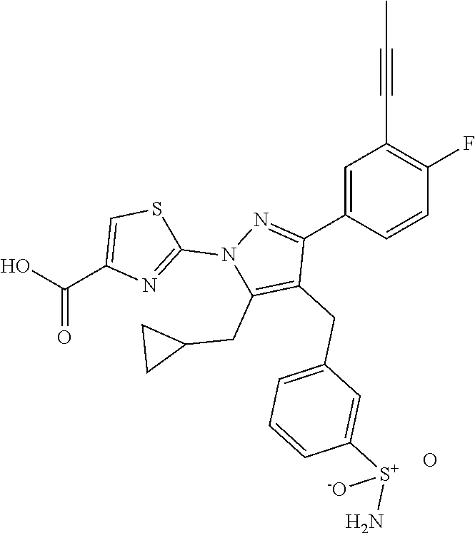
C1=C(C2=NN(C3=NC(C(=O)O)=CS3)C(CC3CC3)=C2CC2=CC=CC([S+](N)[-O])=C2)C=CC(F)=C1C#CC.O
